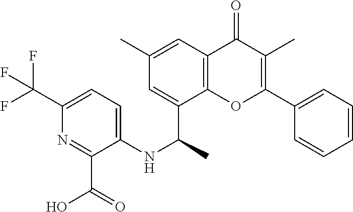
C1=C(C2=C(C)C(=O)C3=C(C(C(NC4=CC=C(C(F)(F)F)N=C4C(O)=O)C)=CC(C)=C3)O2)C=CC=C1
